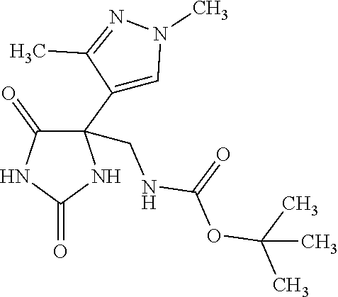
C1(=O)C(C2=CN(C)N=C2C)(CNC(OC(C)(C)C)=O)NC(=O)N1
